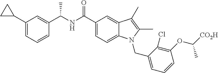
C1(C(NC(C2=CC(C3CC3)=CC=C2)C)=O)=CC=C2C(=C1)C(C)=C(C)N2CC1=CC=CC(OC([CO2H])C)=C1Cl
